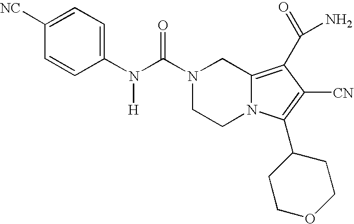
N(C(=O)N1CCN2C(=C(C(N)=O)C([CN])=C2C2CCOCC2)C1)([H])C1=CC=C([NC])C=C1
